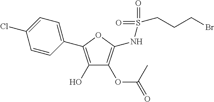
C1=CC(C2=C(O)C(OC(=O)C)=C(NS(=O)(=O)CCCBr)O2)=CC=C1Cl
